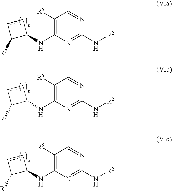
N(C1=C([R5])C=NC(N[R2])=N1)C1ccC1[R7].N(C1=C([R5])C=NC(N[R2])=N1)C1ccC1[R7].N(C1=C([R5])C=NC(N[R2])=N1)C1ccC1[R7]
